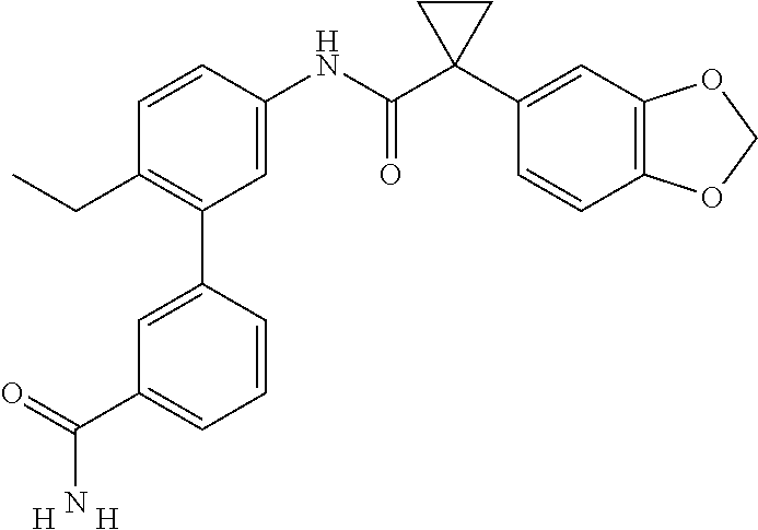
C1=C(NC(C2(C3=CC4=C(C=C3)OCO4)CC2)=O)C=CC(CC)=C1C1=CC(C(=O)N)=CC=C1.[H].[H]
